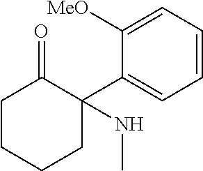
C1CCCC(C2=CC=CC=C2[MeO])(NC)C1=O
